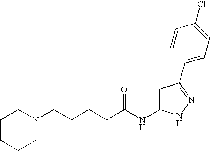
C(CCCC(NC1=CC(C2=CC=C(Cl)C=C2)=NN1)=O)N1CCCCC1
